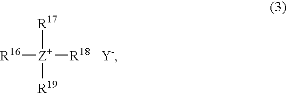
[R16][Z+]([R18])([R17])[R19].[Y-]
